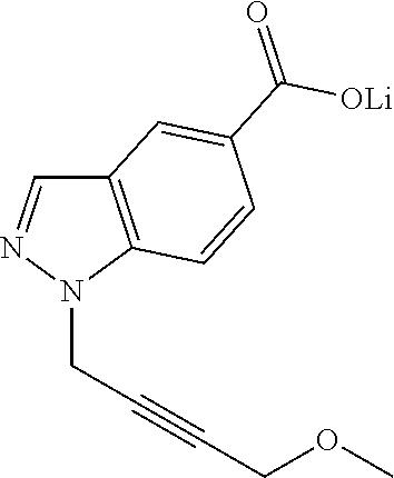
C1=NN(CC#CCOC)C2=C1C=C(C([OLi])=O)C=C2
